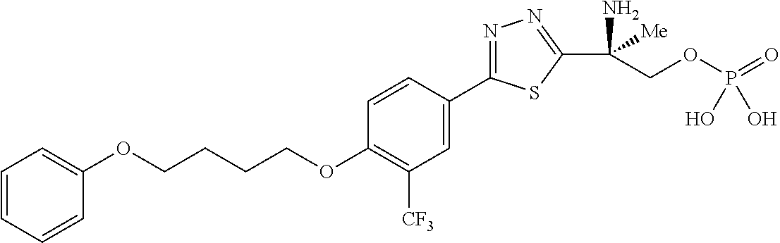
C1(OCCCCOC2=C([CF3])C=C(C3=NN=C(C(N)([Me])COP(O)(=O)O)S3)C=C2)=CC=CC=C1
